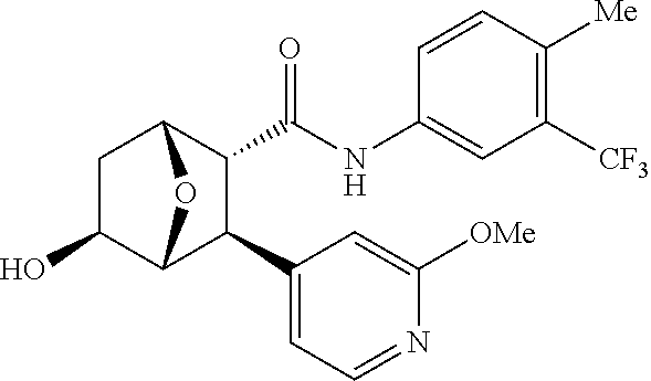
OC1CC2C(C(NC3=CC([CF3])=C([Me])C=C3)=O)C(C3=CC=NC([OMe])=C3)C1O2
